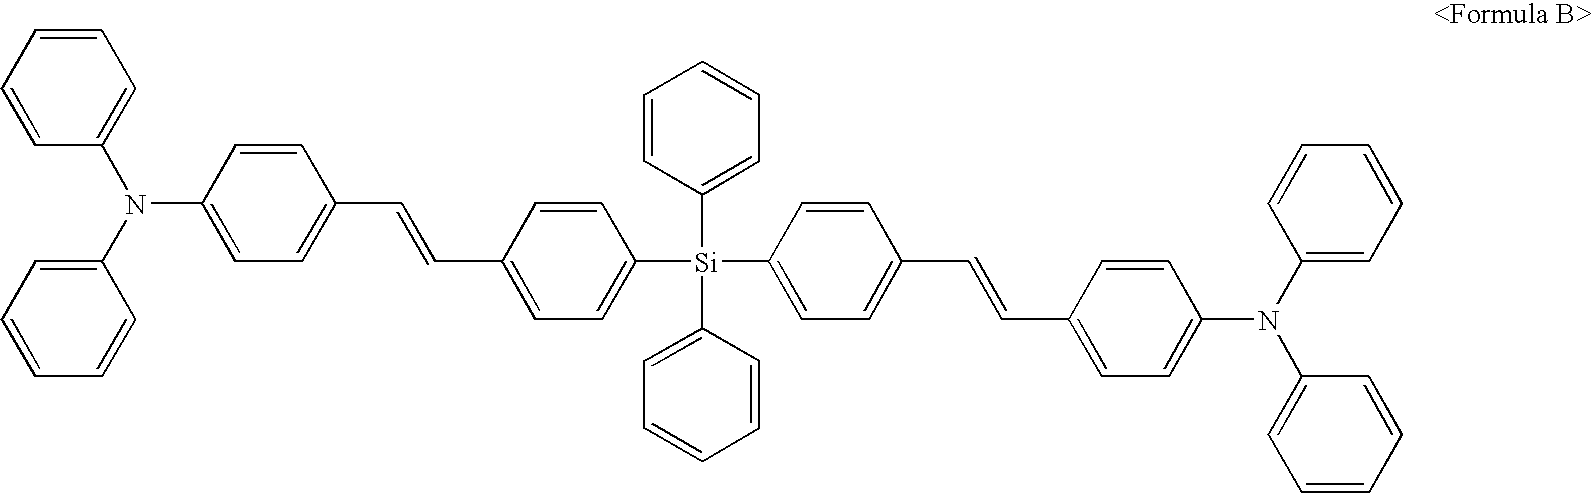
C1=CC(N(C2=CC=CC=C2)C2=CC=C(C=CC3=CC=C([Si](C4=CC=CC=C4)(C4=CC=CC=C4)C4=CC=C(C=CC5=CC=C(N(C6=CC=CC=C6)C6=CC=CC=C6)C=C5)C=C4)C=C3)C=C2)=CC=C1
